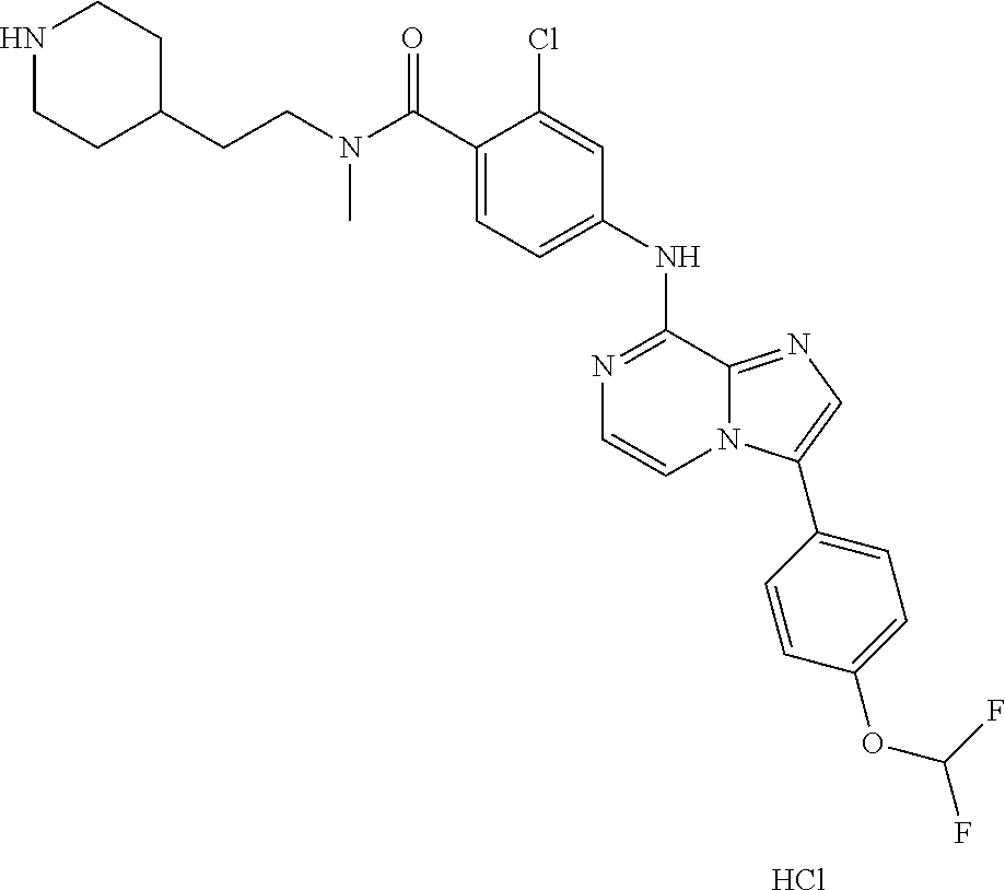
Cl.C1(NC2=NC=CN3C2=NC=C3C2=CC=C(OC(F)F)C=C2)=CC=C(C(N(CCC2CCNCC2)C)=O)C(Cl)=C1
